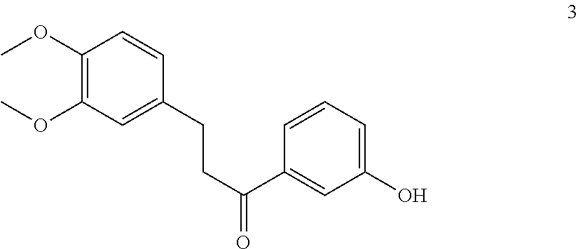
C1=CC(CCC(=O)C2=CC(O)=CC=C2)=CC(OC)=C1OC
